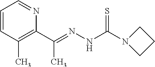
C1=CC(C)=C(C(=NNC(N2CCC2)=S)C)N=C1
